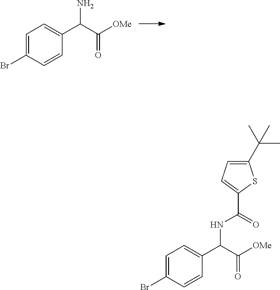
C1=C(Br)C=CC(C(N)C(=O)[OMe])=C1.C1=C(Br)C=CC(C(NC(=O)C2=CC=C(C(C)(C)C)S2)C(=O)[OMe])=C1
